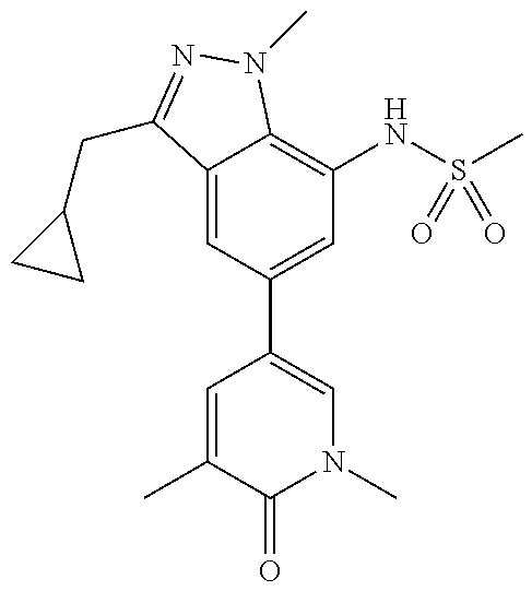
C12=CC(C3=CN(C)C(=O)C(C)=C3)=CC(NS(C)(=O)=O)=C1N(C)N=C2CC1CC1
